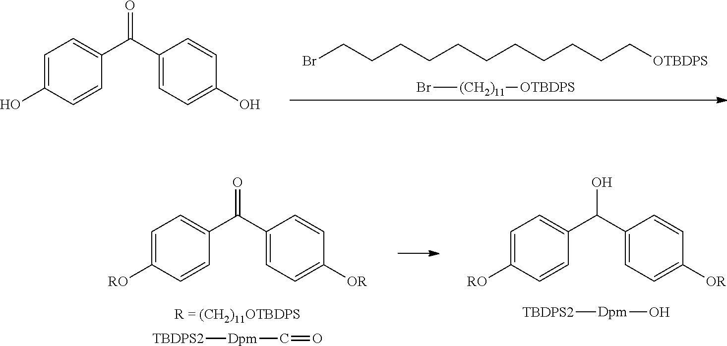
C1=C(O)C=CC(C(C2=CC=C(O)C=C2)=O)=C1.BrCCCCCCCCCCC[OTBDPS].Br[(CH2)11][OTBDPS].C1=C([RO])C=CC(C(C2=CC=C([OR])C=C2)=O)=C1.C1=C([RO])C=CC(C(C2=CC=C([OR])C=C2)O)=C1.[TBDPS2][Dpm]O.[TBDPS2][Dpm]C=O
